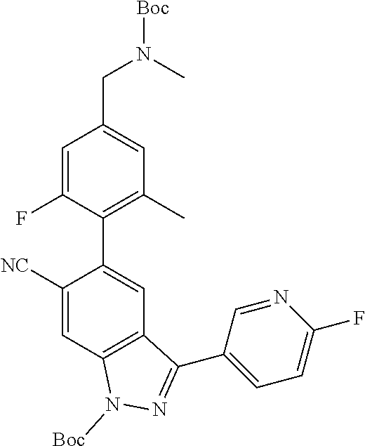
C1([NC])=CC2=C(C=C1C1=C(C)C=C(CN(C)[Boc])C=C1F)C(C1=CC=C(F)N=C1)=NN2[Boc]
